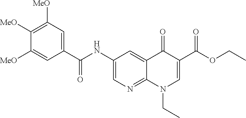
O(CC)C(C1=CN(CC)C2=NC=C(NC(C3=CC([MeO])=C([MeO])C([MeO])=C3)=O)C=C2C1=O)=O
